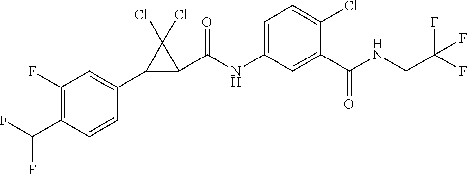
C1=CC(C2C(C(NC3=CC=C(Cl)C(C(NCC(F)(F)F)=O)=C3)=O)C2(Cl)Cl)=CC(F)=C1C(F)F
